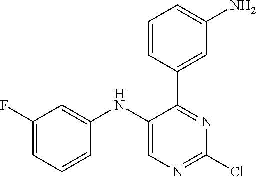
C1=CC(C2=NC(Cl)=NC=C2NC2=CC(F)=CC=C2)=CC(N)=C1
